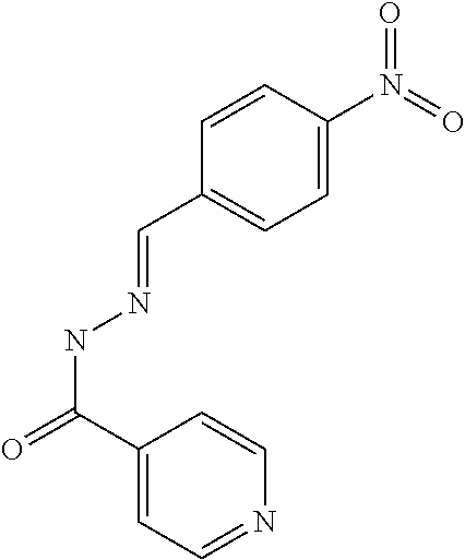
C1=CC(N(=O)=O)=CC=C1C=NNC(=O)C1=CC=NC=C1
